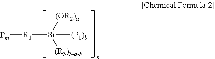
[R1]([Si]([(R3)3-a-b])([(OR2)a])[(P1)b])[Pm]
